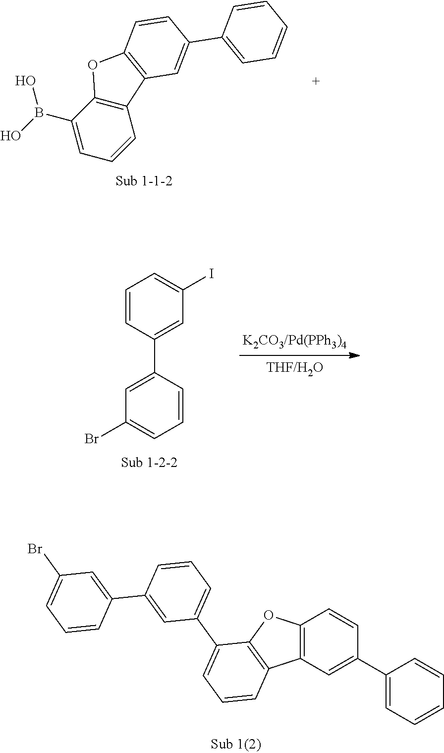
C1(B(O)O)=CC=CC2=C1OC1=C2C=C(C2=CC=CC=C2)C=C1.C1=C(C2=CC(I)=CC=C2)C=CC=C1Br.C12=C(C=C(C3=CC=CC=C3)C=C1)C1=C(O2)C(C2=CC=CC(C3=CC(Br)=CC=C3)=C2)=CC=C1
